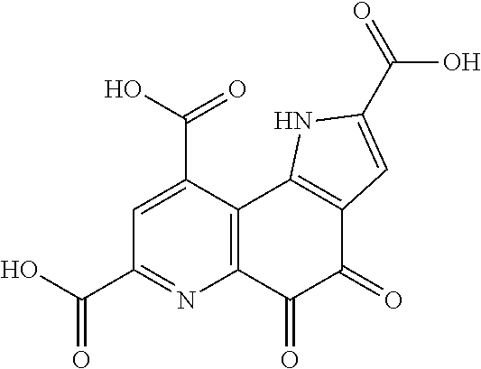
C1=C(C(O)=O)C2=C(N=C1C(O)=O)C(=O)C(=O)C1=C2NC(C(=O)O)=C1
